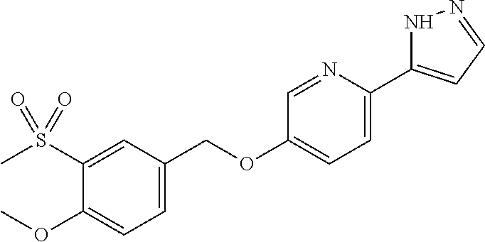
S(C1=CC(COC2=CC=C(C3=CC=NN3)N=C2)=CC=C1OC)(C)(=O)=O
